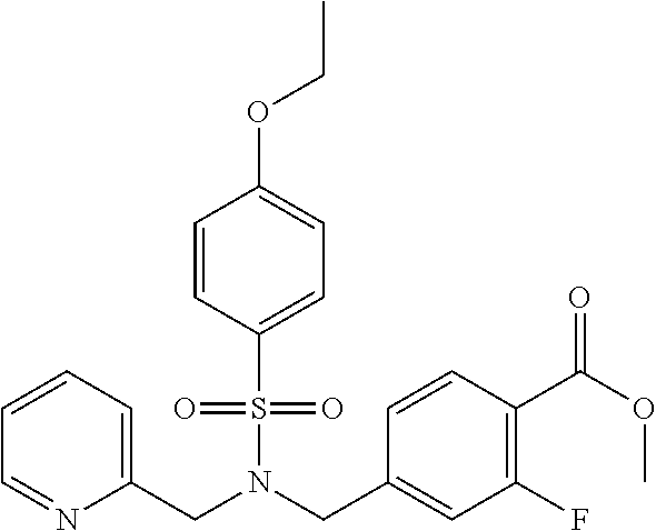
C1=CC(S(N(CC2=CC(F)=C(C(OC)=O)C=C2)CC2=CC=CC=N2)(=O)=O)=CC=C1OCC
